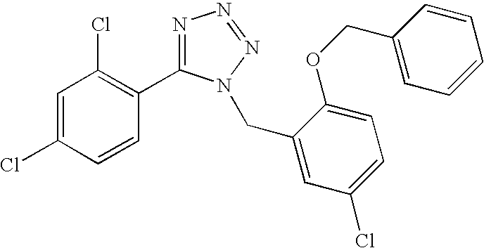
C1=C(Cl)C=CC(C2=NN=NN2CC2=CC(Cl)=CC=C2OCC2=CC=CC=C2)=C1Cl
